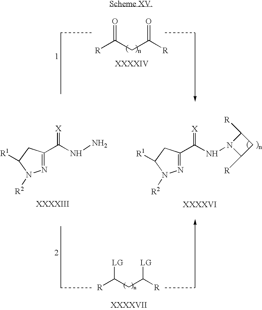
[R]C(=O)CC([R])=O.[R]C([LG])CC([R])[LG].N1=C(C(NN2C([R])CC2[R])=[X])CC([R1])N1[R2].N1=C(C(NN)=[X])CC([R1])N1[R2]
